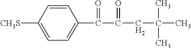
C1=CC([CH3S])=CC=C1C(C(CC(C)(C)C)=O)=O
